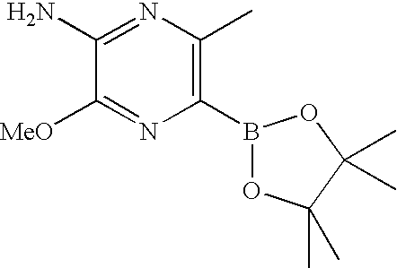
C1(B2OC(C)(C)C(C)(C)O2)=C(C)N=C(N)C([MeO])=N1
